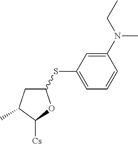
C1(SC2=CC=CC(N(CC)C)=C2)CC(C)C([Cs])O1
